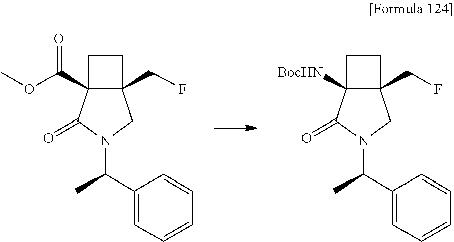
C1CC2(C(OC)=O)C1(CF)CN(C(C1=CC=CC=C1)C)C2=O.C1CC2([BocHN])C1(CF)CN(C(C1=CC=CC=C1)C)C2=O
